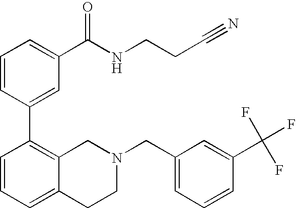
C1=CC(C2=C3C(=CC=C2)CCN(CC2=CC=CC(C(F)(F)F)=C2)C3)=CC(C(NCCC#N)=O)=C1
